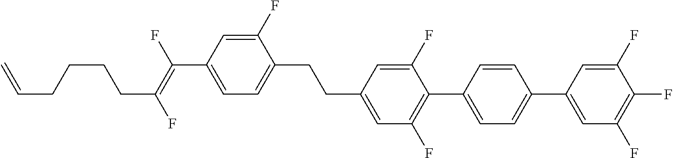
C(C1=CC(F)=C(C2=CC=C(C3=CC(F)=C(F)C(F)=C3)C=C2)C(F)=C1)CC1=CC=C(C(=C(F)CCCCC=C)F)C=C1F
